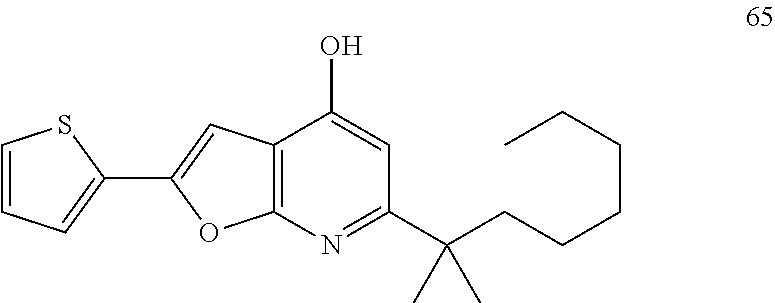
C12=C(N=C(C(CCCCCC)(C)C)C=C1O)OC(C1=CC=CS1)=C2
